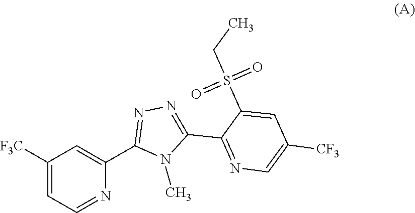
S(CC)(=O)(C1=CC([CF3])=CN=C1C1=NN=C(C2=CC([F3C])=CC=N2)N1C)=O
